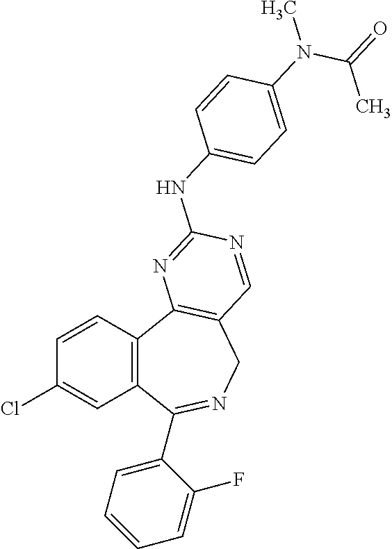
C1=CC2=C(C=C1Cl)C(C1=CC=CC=C1F)=NCC1=C2N=C(NC2=CC=C(N(C)C(=O)C)C=C2)N=C1
